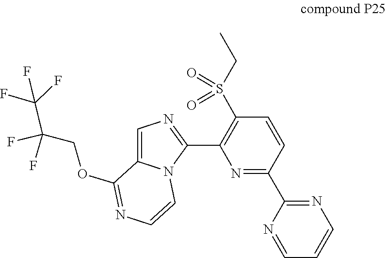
C1=CN=C(OCC(F)(F)C(F)(F)F)C2=CN=C(C3=C(S(=O)(=O)CC)C=CC(C4=NC=CC=N4)=N3)N12
